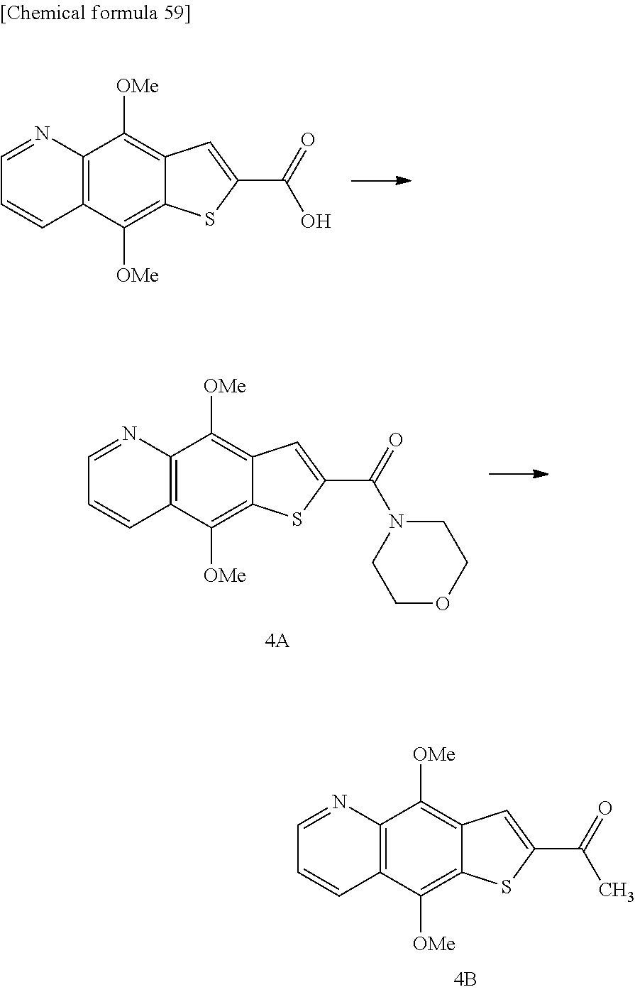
C12=C(C([OMe])=C3C(=C1[OMe])C=C(C(=O)O)S3)C=CC=N2.C12=C(C([OMe])=C3C(=C1[OMe])C=C(C(=O)C)S3)C=CC=N2.C12=C(C([OMe])=C3C(=C1[OMe])C=C(C(=O)N1CCOCC1)S3)C=CC=N2
